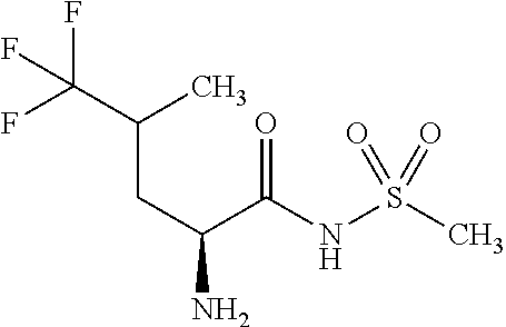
FC(C(C)CC(N)C(NS(C)(=O)=O)=O)(F)F
